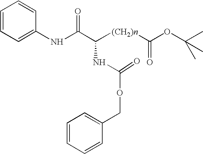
C1=CC=C(NC(C([(CH2)n]C(OC(C)(C)C)=O)NC(OCC2=CC=CC=C2)=O)=O)C=C1
